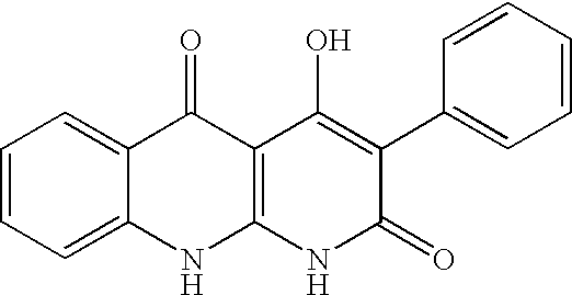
C12=C(NC(=O)C(C3=CC=CC=C3)=C1O)NC1=CC=CC=C1C2=O
